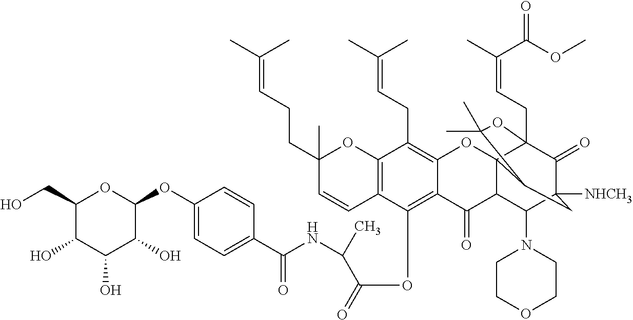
C12=C(OC(C(NC(C3=CC=C(OC4OC(CO)C(O)C(O)C4O)C=C3)=O)C)=O)C3=C(C(CC=C(C)C)=C1OC14C(C2=O)C(N2CCOCC2)C2([NHCH3])C(=O)C1(CC=C(C)C(=O)OC)OC(C)(C)C4C2)OC(C)(CCC=C(C)C)C=C3
